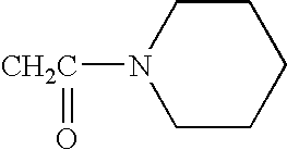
[CH2C](=O)N1CCCCC1
